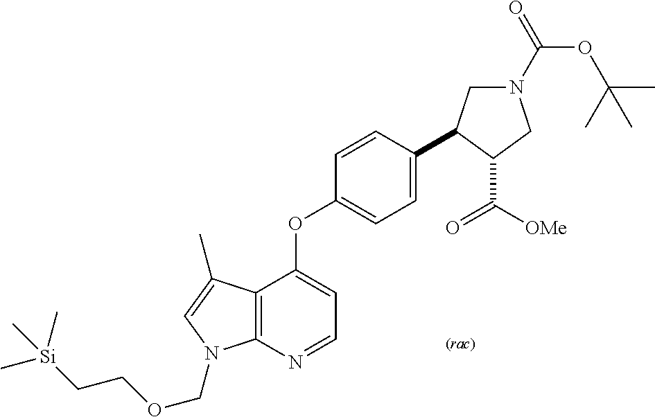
C12=C(N=CC=C1OC1=CC=C(C3CN(C(=O)OC(C)(C)C)CC3C(=O)[OMe])C=C1)N(COCC[Si](C)(C)C)C=C2C
